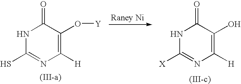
N1C(S)=NC([H])=C(O[Y])C1=O.[Raney Ni].N1C([X])=NC([H])=C(O)C1=O
